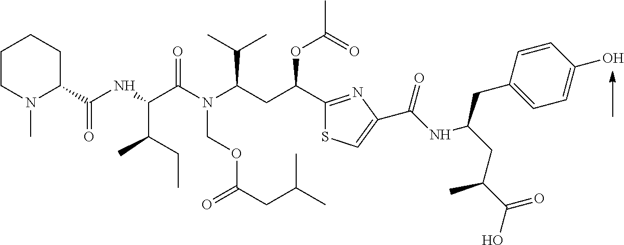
C1(C(CC(N(C(C(NC(C2CCCCN2C)=O)C(C)CC)=O)COC(CC(C)C)=O)C(C)C)OC(C)=O)=NC(C(NC(CC(C(O)=O)C)CC2=CC=C(O)C=C2)=O)=CS1
